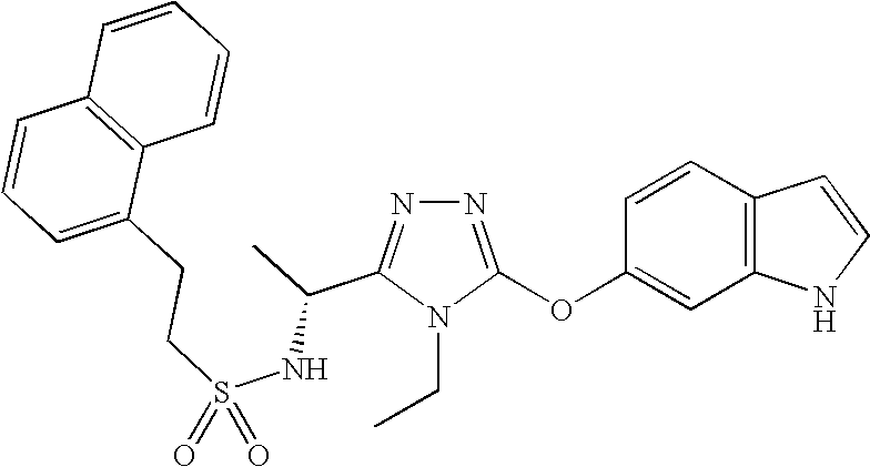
N1=C(OC2=CC3=C(C=C2)C=CN3)N(CC)C(C(NS(=O)(CCC2=CC=CC3=C2C=CC=C3)=O)C)=N1
